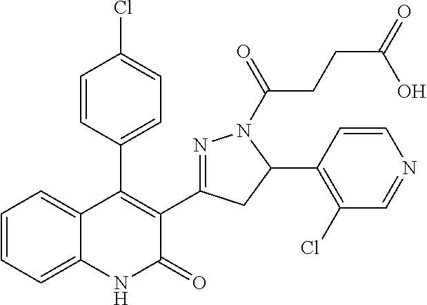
C1=CC(C2=C(C3=NN(C(=O)CCC(=O)O)C(C4=C(Cl)C=NC=C4)C3)C(=O)NC3=CC=CC=C23)=CC=C1Cl
